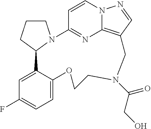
C1CCC2N1C1=NC3=C(C=NN3C=C1)CN(C(=O)CO)CCOC1=CC=C(F)C=C21
